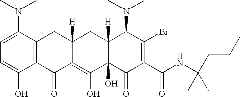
C1=C(N(C)C)C2=C(C(O)=C1)C(=O)C1=C(O)C3(O)C([H])(CC1([H])C2)C(N(C)C)C(Br)=C(C(NC(C)(C)CCC)=O)C3=O
